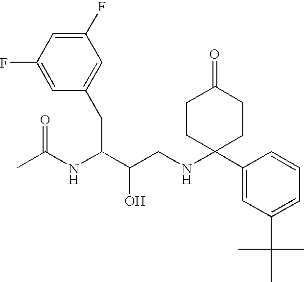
C1(F)=CC(F)=CC(CC(C(CNC2(C3=CC(C(C)(C)C)=CC=C3)CCC(=O)CC2)O)NC(C)=O)=C1
